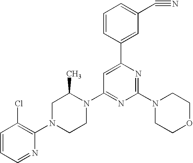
C1=CC=NC(N2CCN(C3=NC(N4CCOCC4)=NC(C4=CC(C#N)=CC=C4)=C3)C(C)C2)=C1Cl
